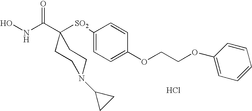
N(C(C1([SO2]C2=CC=C(OCCOC3=CC=CC=C3)C=C2)CCN(C2CC2)CC1)=O)O.Cl
